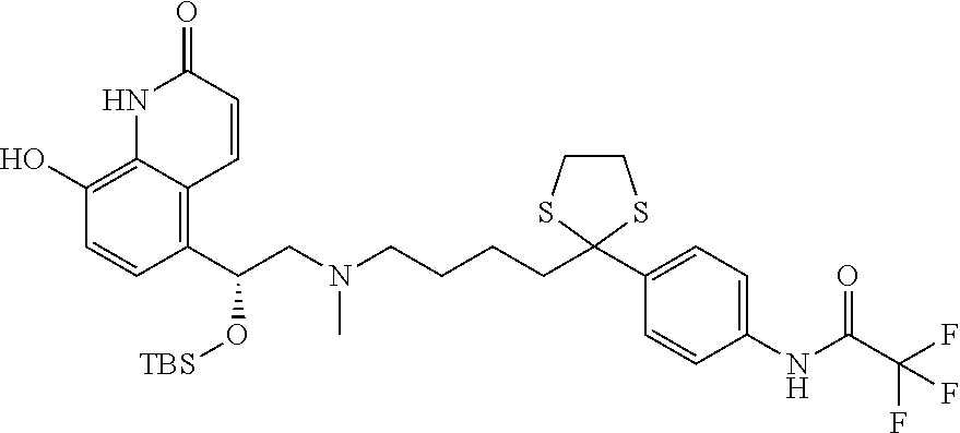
C1(C(CN(CCCCC2(C3=CC=C(NC(C(F)(F)F)=O)C=C3)SCCS2)C)O[TBS])=C2C(=C(O)C=C1)NC(=O)C=C2
